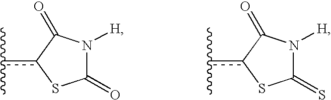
C1(=O)N([H])C(=O)c(c(C)C)S1.C1(=S)N([H])C(=O)c(c(C)C)S1
